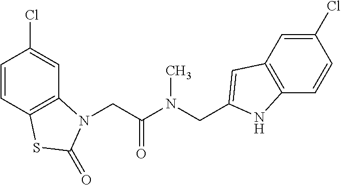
C1=CC2=C(C=C1Cl)N(CC(N(CC1=CC3=C(C=CC(Cl)=C3)N1)C)=O)C(=O)S2
